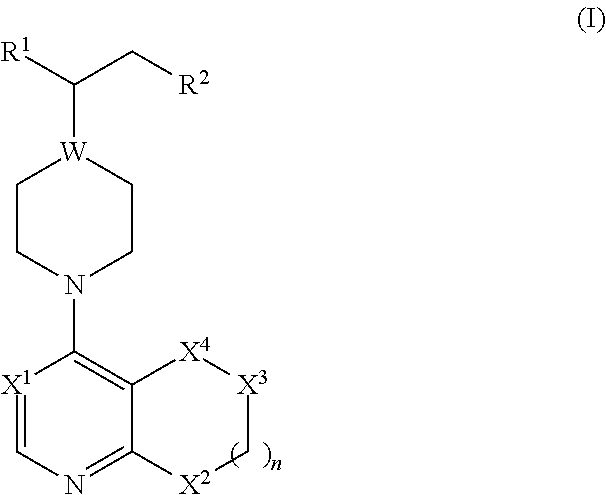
C1CN(C2=C3C(=NC=[X1]2)[X2]C[X3][X4]3)CC[W]1C(C[R2])[R1]
